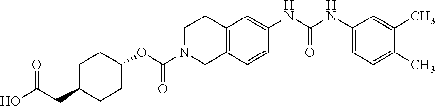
C1C(CC(O)=O)CCC(OC(N2CC3=C(CC2)C=C(NC(NC2=CC=C(C)C(C)=C2)=O)C=C3)=O)C1
